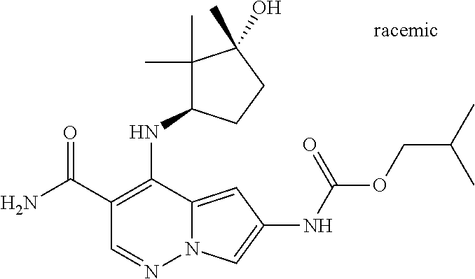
O=C(C1=C(NC2C(C)(C)C(C)(O)CC2)C2=CC(NC(OCC(C)C)=O)=CN2N=C1)N
